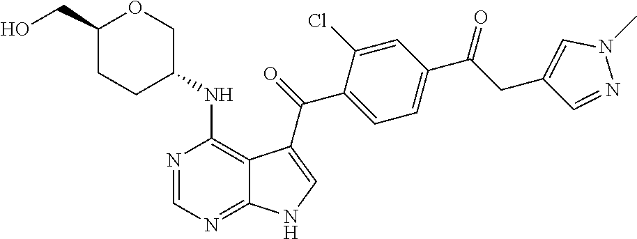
C1(C(CC2=CN(C)N=C2)=O)=CC=C(C(=O)C2=CNC3=NC=NC(NC4COC(CO)CC4)=C32)C(Cl)=C1
